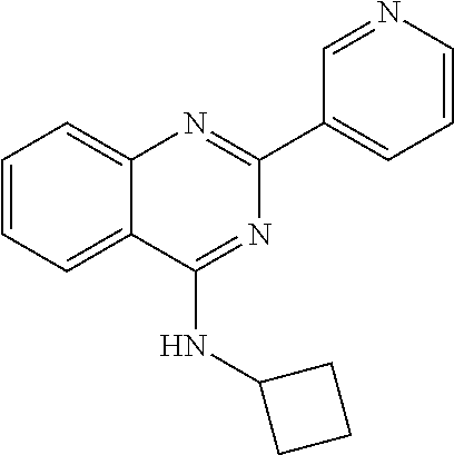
C1(C2=CC=CN=C2)=NC2=CC=CC=C2C(NC2CCC2)=N1
